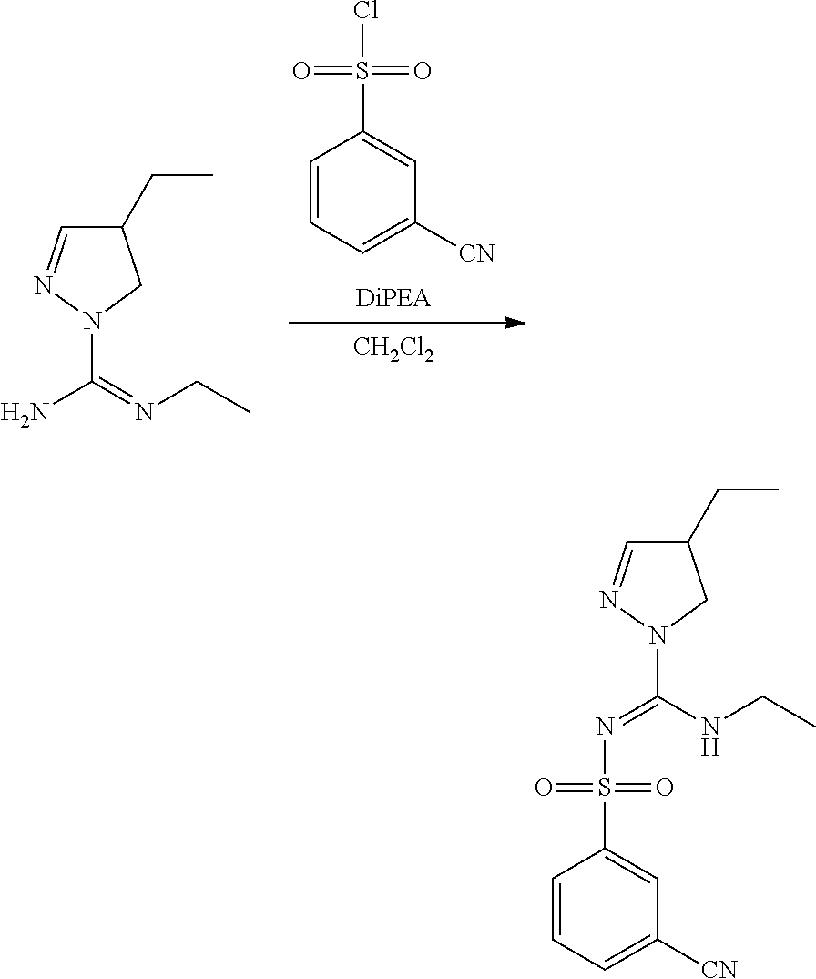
NC(=NCC)N1CC(CC)C=N1.[CH2Cl2].C1=C([CN])C=C(S(=O)(=O)Cl)C=C1.C(NCC)(N1CC(CC)C=N1)=NS(C1=CC([CN])=CC=C1)(=O)=O
